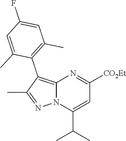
C12=C(C3=C(C)C=C(F)C=C3C)C(C)=NN1C(C(C)C)=CC([CO2Et])=N2
